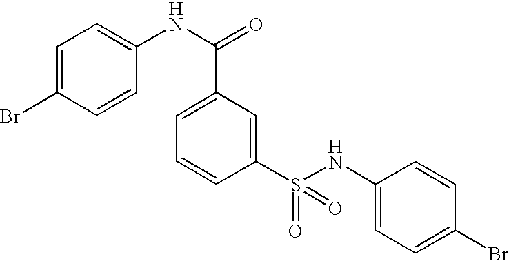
C1=C(Br)C=CC(NC(=O)C2=CC=CC(S(NC3=CC=C(Br)C=C3)(=O)=O)=C2)=C1
